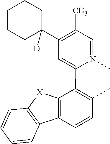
C1=N(C)C(C2=C(C)C=CC3=C2[X]C2=C3C=CC=C2)=CC(C2([D])CCCCC2)=C1[CD3]
